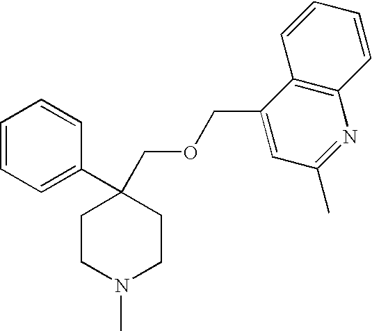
C1=CC=C(C2(COCC3=CC(C)=NC4=C3C=CC=C4)CCN(C)CC2)C=C1
